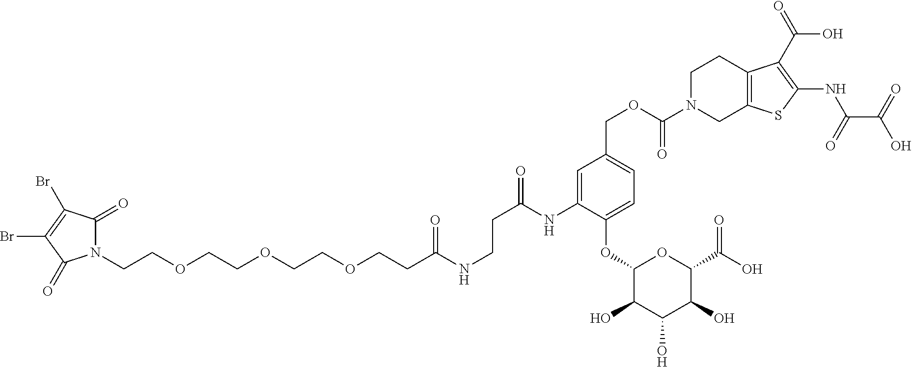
N1(CCOCCOCCOCCC(NCCC(=O)NC2=CC(COC(N3CC4=C(CC3)C(C(=O)O)=C(NC(C(O)=O)=O)S4)=O)=CC=C2OC2C(O)C(O)C(O)C(C(O)=O)O2)=O)C(=O)C(Br)=C(Br)C1=O
